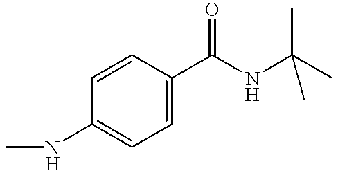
C1=C(C(NC(C)(C)C)=O)C=CC(NC)=C1
